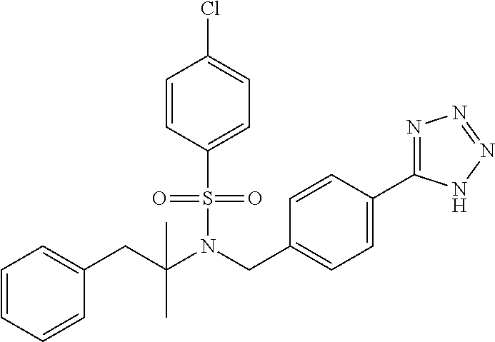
N(S(C1=CC=C(Cl)C=C1)(=O)=O)(CC1=CC=C(C2=NN=NN2)C=C1)C(CC1=CC=CC=C1)(C)C
